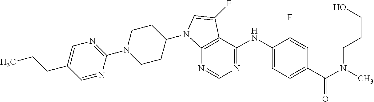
N1=CN=C(NC2=CC=C(C(N(C)CCCO)=O)C=C2F)C2=C1N(C1CCN(C3=NC=C(CCC)C=N3)CC1)C=C2F
